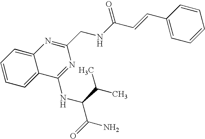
C1=CC=C2C(=C1)N=C(CNC(C=CC1=CC=CC=C1)=O)N=C2NC(C(=O)N)C(C)C
